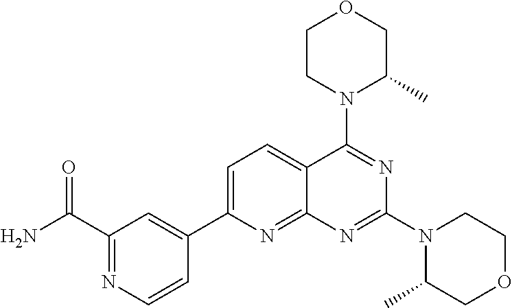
C1=C(C2=CC(C(N)=O)=NC=C2)N=C2C(=C1)C(N1C(C)COCC1)=NC(N1C(C)COCC1)=N2
